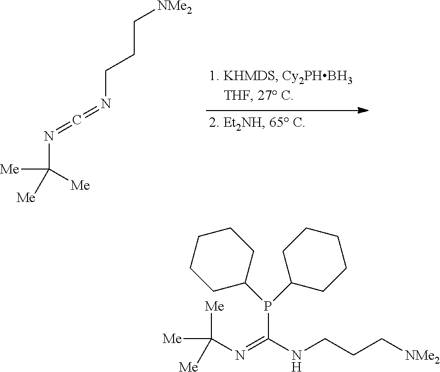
[Me]C([Me])([Me])N=C=NCCC[NMe2].[Me]C([Me])([Me])N=C(P(C1CCCCC1)C1CCCCC1)NCCC[NMe2]
